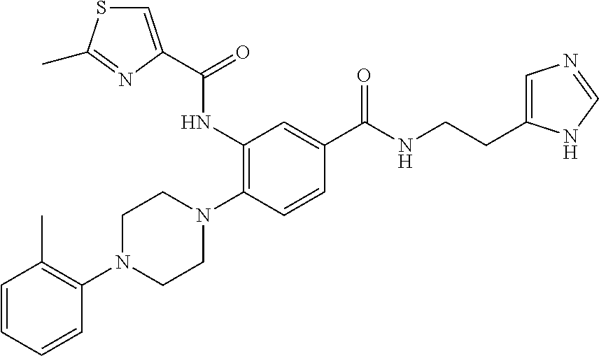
C1=CC=CC(N2CCN(C3=C(NC(=O)C4=CSC(C)=N4)C=C(C(NCCC4=CN=CN4)=O)C=C3)CC2)=C1C
